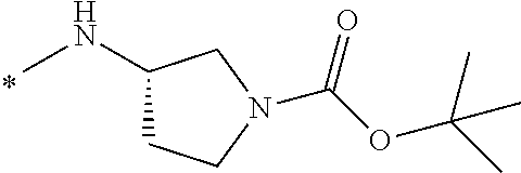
O=C(OC(C)(C)C)N1CCC(NC)C1
